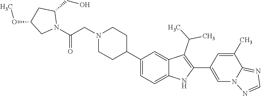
C1(C2CCN(CC(=O)N3C(CO)CC(OC)C3)CC2)=CC=C2C(=C1)C(C(C)C)=C(C1=CN3C(=NC=N3)C(C)=C1)N2
